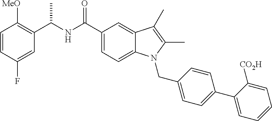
C1=CC(F)=CC(C(NC(C2=CC=C3C(=C2)C(C)=C(C)N3CC2=CC=C(C3=CC=CC=C3[CO2H])C=C2)=O)C)=C1[MeO]
